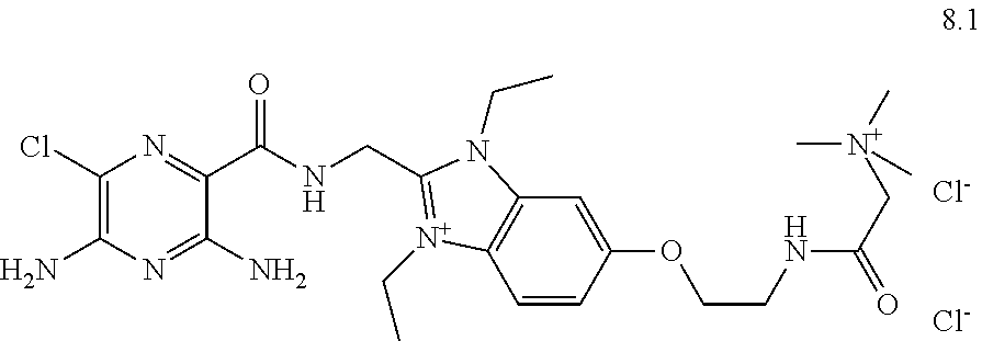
[Cl-].[Cl-].C1(Cl)=C(N)N=C(N)C(C(NCC2=[N+](CC)C3=C(C=C(OCCNC(=O)C[N+](C)(C)C)C=C3)N2CC)=O)=N1
